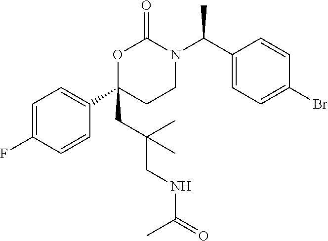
C1=C(F)C=CC(C2(CC(CNC(C)=O)(C)C)CCN(C(C3=CC=C(Br)C=C3)C)C(=O)O2)=C1
